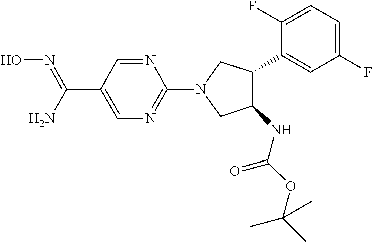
C1(NC(OC(C)(C)C)=O)C(C2=CC(F)=CC=C2F)CN(C2=NC=C(C(=NO)N)C=N2)C1
